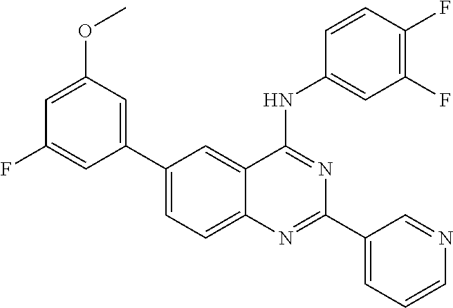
C1=C(C2=CC(OC)=CC(F)=C2)C=C2C(=C1)N=C(C1=CC=CN=C1)N=C2NC1=CC(F)=C(F)C=C1
